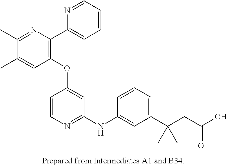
C1(OC2=CC(NC3=CC(C(CC(O)=O)(C)C)=CC=C3)=NC=C2)=C(C2=CC=CC=N2)N=C(C)C(C)=C1
